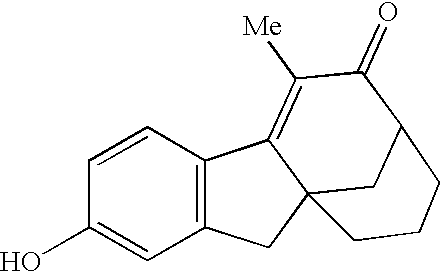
C1=CC(O)=CC2=C1C1=C([Me])C(=O)C3CC1(C2)CCC3
